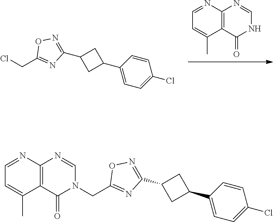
N1C=NC2=C(C1=O)C(C)=CC=N2.C1(CCl)=NC(C2CC(C3=CC=C(Cl)C=C3)C2)=NO1.C1(CN2C=NC3=C(C2=O)C(C)=CC=N3)=NC(C2CC(C3=CC=C(Cl)C=C3)C2)=NO1
